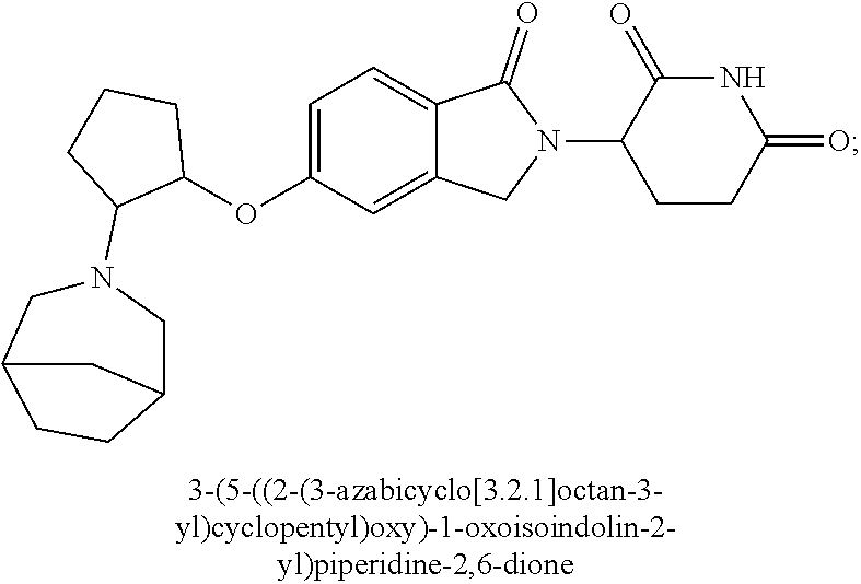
C1=C(OC2CCCC2N2CC3CCC(C2)C3)C=C2C(=C1)C(=O)N(C1CCC(=O)NC1=O)C2
